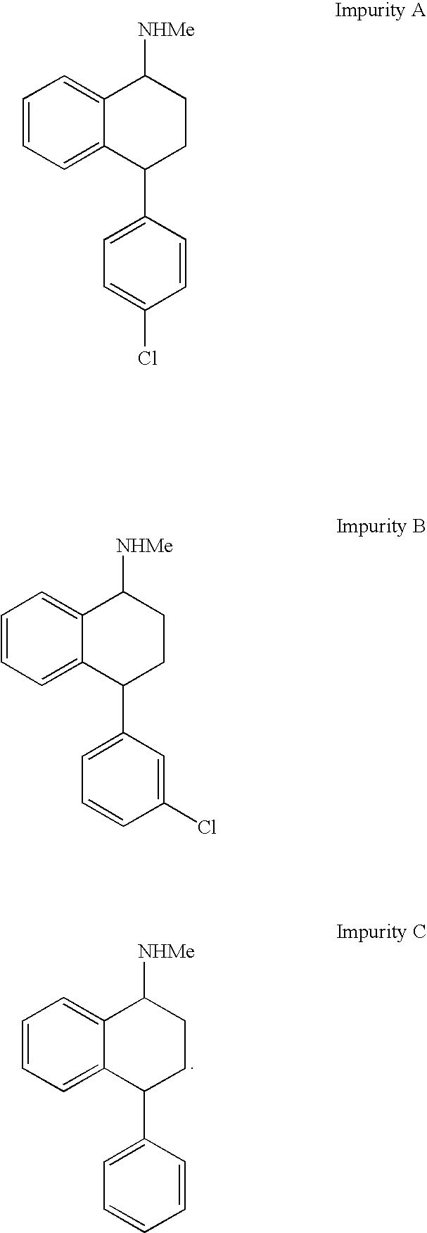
C1=CC=C2C(=C1)C([NHMe])CCC2C1=CC=C(Cl)C=C1.C1=CC=C2C(=C1)C([NHMe])CCC2C1=CC=CC(Cl)=C1.C1=CC=C2C(=C1)C([NHMe])CCC2C1=CC=CC=C1
